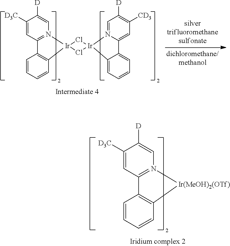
C1([D3C])=CC2=N(C=C1[D])[Ir(MeOH)2(OTf)]C1=C2C=CC=C1.C1([D3C])=CC2=N(C=C1[D])[Ir]1(C3=C2C=CC=C3)Cl[Ir]2(N3=CC([D])=C([CD3])C=C3C3=CC=CC=C32)Cl1
